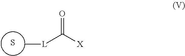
S.C[L]C([X])=O
